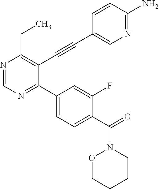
N1=CN=C(C2=CC=C(C(N3OCCCC3)=O)C(F)=C2)C(C#CC2=CN=C(N)C=C2)=C1CC
